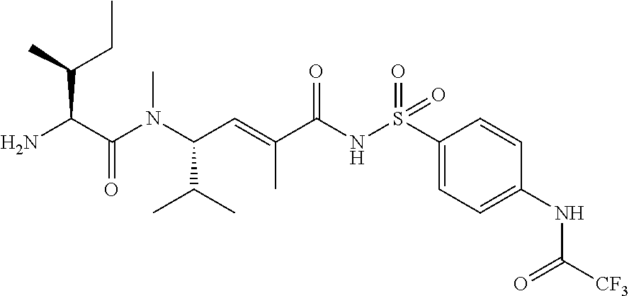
NC(C(N(C(C=C(C(NS(C1=CC=C(NC([CF3])=O)C=C1)(=O)=O)=O)C)C(C)C)C)=O)C(C)CC
